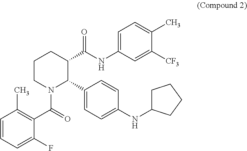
C1=CC=C(F)C(C(=O)N2C(C3=CC=C(NC4CCCC4)C=C3)C(C(NC3=CC=C(C)C([CF3])=C3)=O)CCC2)=C1C
